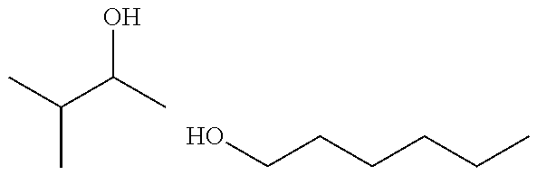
CC(C(C)O)C.OCCCCCC
